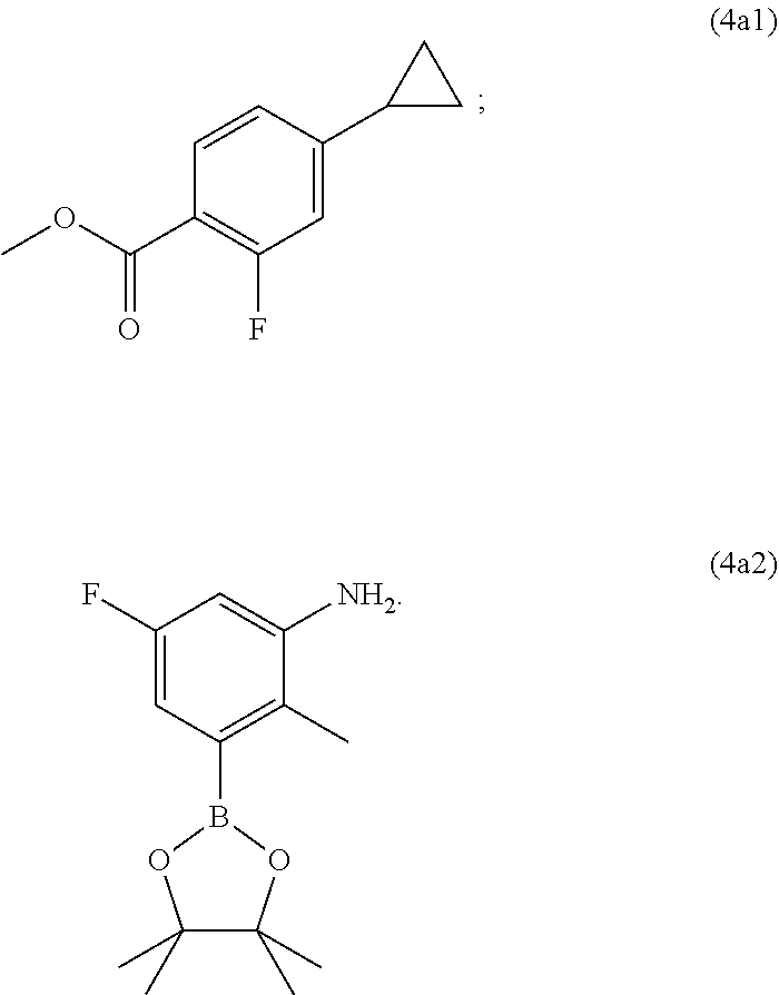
C1=C(C2CC2)C=CC(C(OC)=O)=C1F.C1(F)=CC(B2OC(C)(C)C(C)(C)O2)=C(C)C([NH2])=C1
